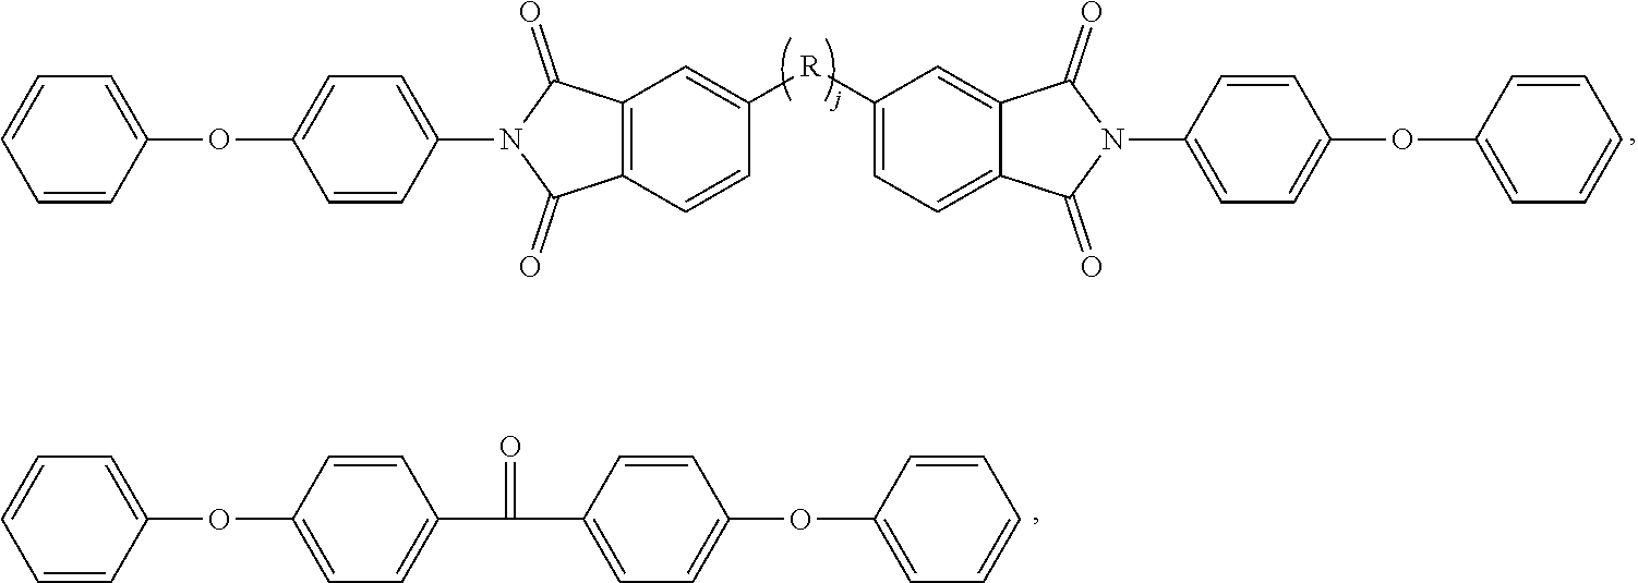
C1=CC(OC2=CC=C(N3C(=O)C4=C(C3=O)C=C([R]C3=CC=C5C(=C3)C(=O)N(C3=CC=C(OC6=CC=CC=C6)C=C3)C5=O)C=C4)C=C2)=CC=C1.C1=CC(OC2=CC=C(C(C3=CC=C(OC4=CC=CC=C4)C=C3)=O)C=C2)=CC=C1
